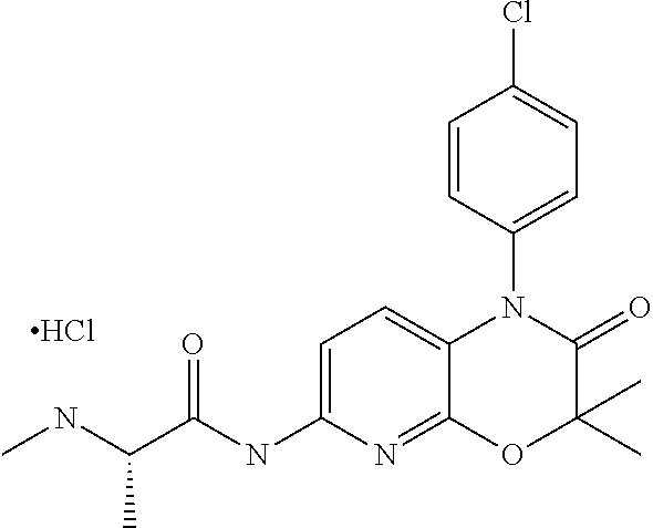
C1=CC(N2C3=CC=C(NC(C(NC)C)=O)N=C3OC(C)(C)C2=O)=CC=C1Cl.Cl
